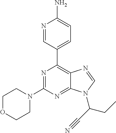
N1=C(N2CCOCC2)N=C2C(=C1C1=CC=C(N)N=C1)N=CN2C(CC)C#N
